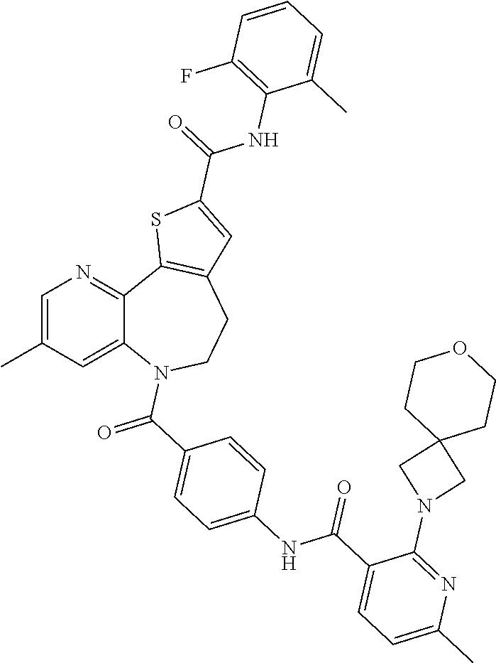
C1=C(C)C=C2C(=N1)C1=C(CCN2C(C2=CC=C(NC(C3=CC=C(C)N=C3N3CC4(C3)CCOCC4)=O)C=C2)=O)C=C(C(NC2=C(F)C=CC=C2C)=O)S1
